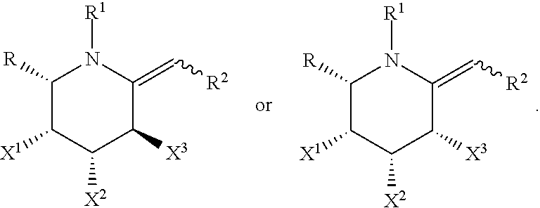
[R2]C=C1N([R1])C([R])C([X1])C([X2])C1[X3].[R2]C=C1N([R1])C([R])C([X1])C([X2])C1[X3]
